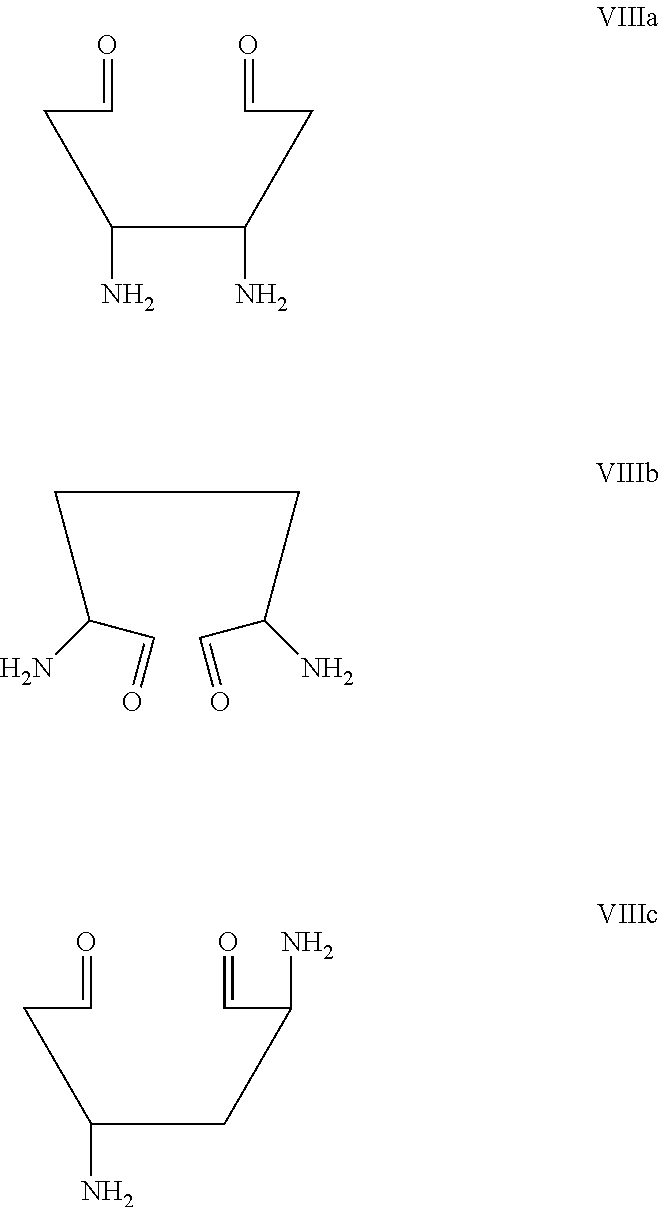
C(CC=O)(CC(CC=O)N)N.C(C(C=O)N)CC(C=O)N.C(CC=O)(CCC(C=O)N)N
